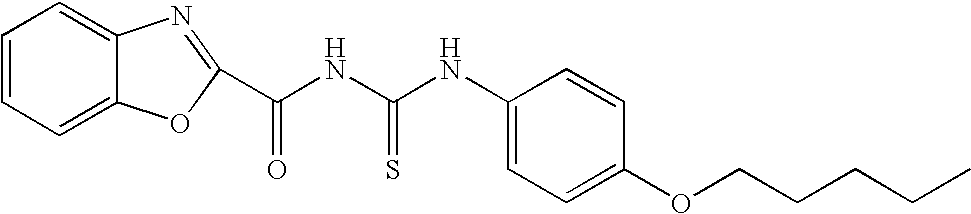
C1=CC=C2C(=C1)N=C(C(NC(NC1=CC=C(OCCCCC)C=C1)=S)=O)O2
